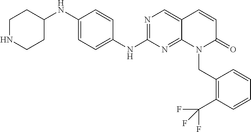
C1(NC2=CC=C(NC3=NC=C4C(=N3)N(CC3=C(C(F)(F)F)C=CC=C3)C(=O)C=C4)C=C2)CCNCC1
